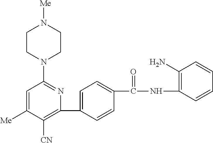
C1(C2=C([CN])C([Me])=CC(N3CCN([Me])CC3)=N2)=CC=C(C(NC2=C(N)C=CC=C2)=O)C=C1
